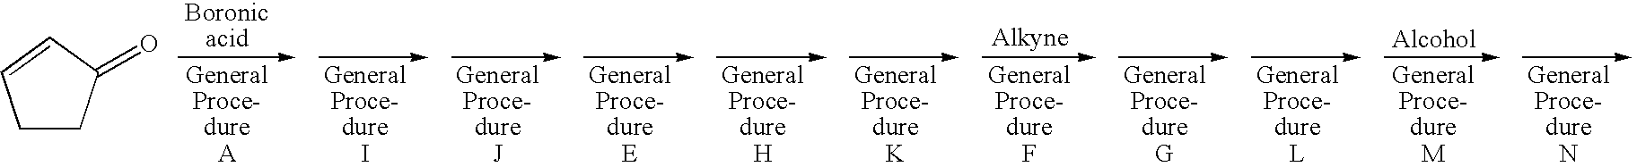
C1CC(=O)C=C1
